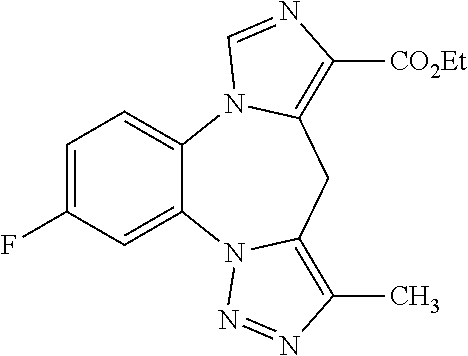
C1=C(F)C=C2C(=C1)N1C(=C([CO2Et])N=C1)CC1=C(C)N=NN21
